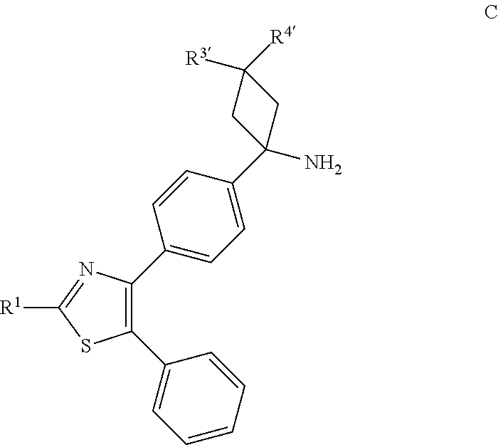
N1=C([R1])SC(C2=CC=CC=C2)=C1C1=CC=C(C2(N)CC([R4])([R3])C2)C=C1
